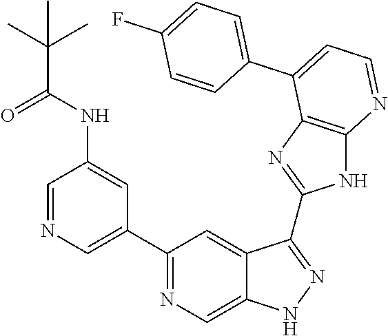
C1=NC=C(C2=NC=C3C(=C2)C(C2=NC4=C(N2)N=CC=C4C2=CC=C(F)C=C2)=NN3)C=C1NC(=O)C(C)(C)C
